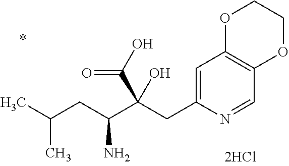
C1=NC(CC(C(CC(C)C)N)(C(O)=O)O)=CC2=C1OCCO2
